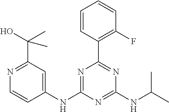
C1(NC2=NC(C3=C(F)C=CC=C3)=NC(NC(C)C)=N2)=CC(C(C)(O)C)=NC=C1
